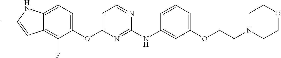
C12=CC=C(OC3=CC=NC(NC4=CC(OCCN5CCOCC5)=CC=C4)=N3)C(F)=C1C=C(C)N2
